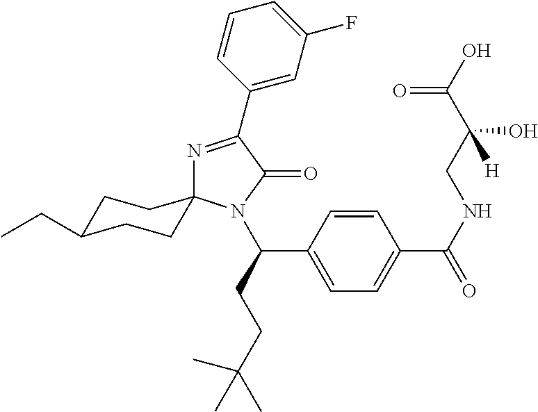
N1=C(C2=CC(F)=CC=C2)C(=O)N(C(CCC(C)(C)C)C2=CC=C(C(NCC(C(O)=O)(O)[H])=O)C=C2)C12CCC(CC)CC2
